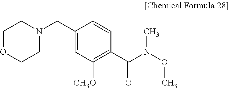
C1(CN2CCOCC2)=CC([CH3O])=C(C(N(OC)C)=O)C=C1
